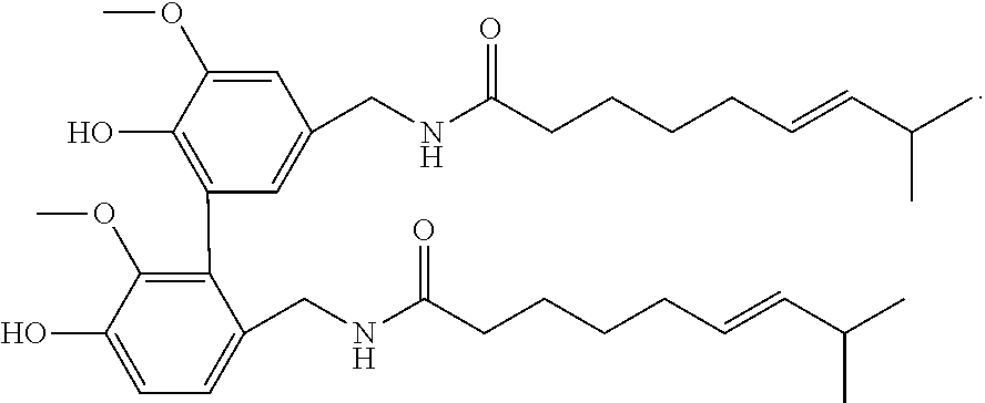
N(C(CCCCC=CC(C)C)=O)CC1=CC(C2=C(OC)C(O)=CC=C2CNC(CCCCC=CC(C)C)=O)=C(O)C(OC)=C1
